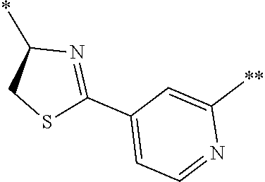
C1(*)CSC(C2=CC=NC([**])=C2)=N1
